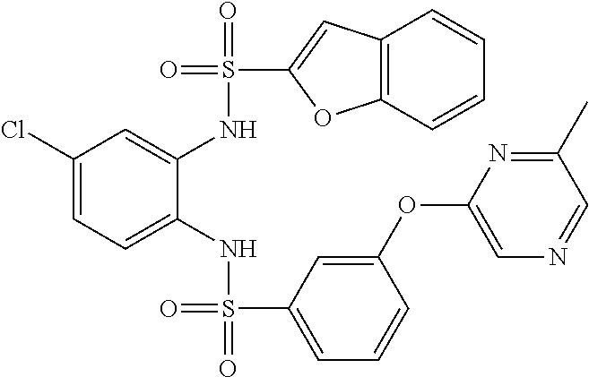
C1(Cl)=CC=C(NS(=O)(C2=CC=CC(OC3=CN=CC(C)=N3)=C2)=O)C(NS(=O)(C2=CC3=C(O2)C=CC=C3)=O)=C1
